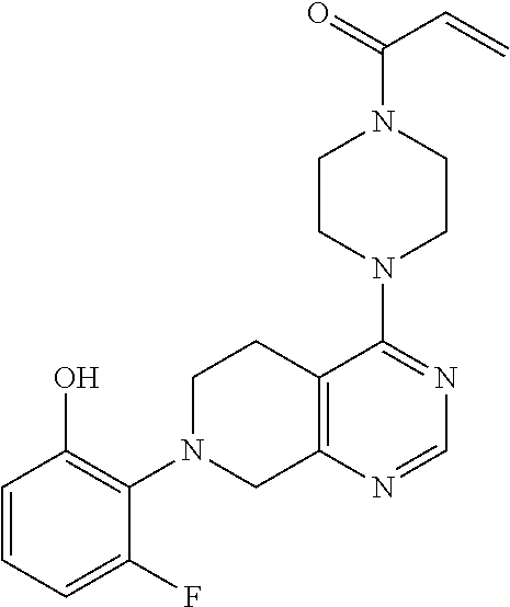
C12=C(N=CN=C1N1CCN(C(C=C)=O)CC1)CN(C1=C(O)C=CC=C1F)CC2
